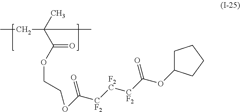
CCC(C)(C)C(OCCOC([CF2][F2C][CF2]C(OC1CCCC1)=O)=O)=O
